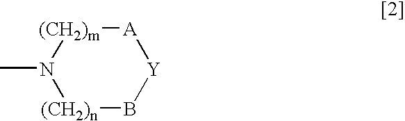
[(CH2)n]1B[Y][A][(CH2)m]N1C
